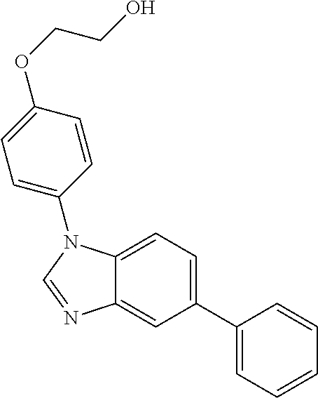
C1(C2=CC=CC=C2)=CC=C2C(=C1)N=CN2C1=CC=C(OCCO)C=C1
